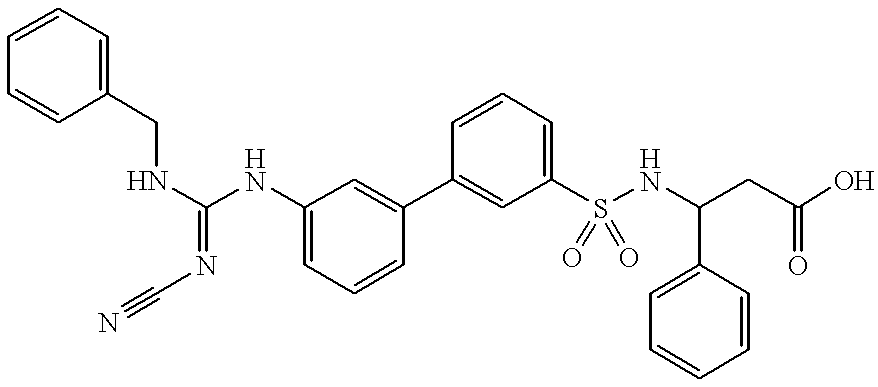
C1(S(=O)(=O)NC(CC(O)=O)C2=CC=CC=C2)=CC=CC(C2=CC(NC(NCC3=CC=CC=C3)=NC#N)=CC=C2)=C1
